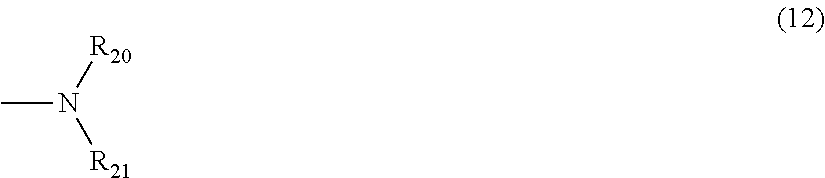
CN([R20])[R21]
